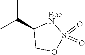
S1(=O)(=O)OCC(C(C)C)[BocN]1
